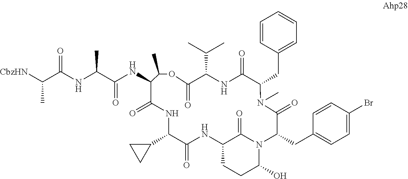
[CbzHN]C(C(NC(C(NC1C(=O)NC(C2CC2)C(=O)NC2CCC(O)N(C2=O)C(CC2=CC=C(Br)C=C2)C(=O)N(C)C(CC2=CC=CC=C2)C(=O)NC(C(C)C)C(=O)OC1C)=O)C)=O)C
